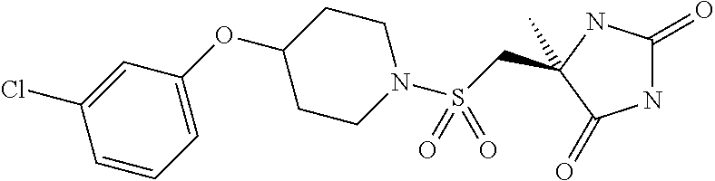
C(S(N1CCC(OC2=CC=CC(Cl)=C2)CC1)(=O)=O)C1(C)NC(=O)NC1=O
